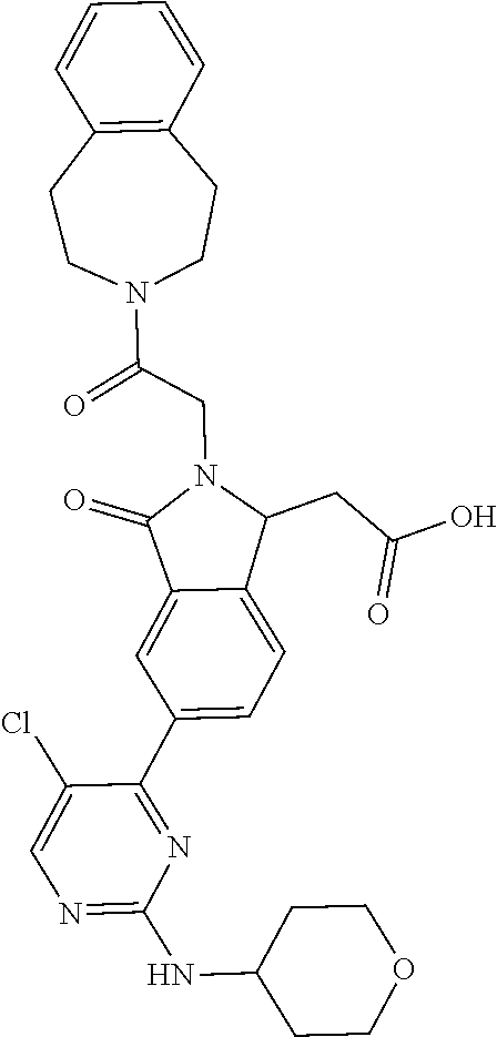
N1=C(NC2CCOCC2)N=C(C2=CC=C3C(=C2)C(=O)N(CC(N2CCC4=C(CC2)C=CC=C4)=O)C3CC(O)=O)C(Cl)=C1
